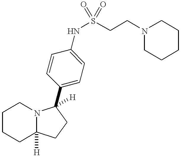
C1=CC(C2([H])N3C([H])(CCCC3)CC2)=CC=C1NS(CCN1CCCCC1)(=O)=O
